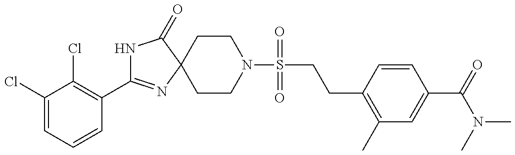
N1C(C2=C(Cl)C(Cl)=CC=C2)=NC2(C1=O)CCN(S(CCC1=C(C)C=C(C(N(C)C)=O)C=C1)(=O)=O)CC2
